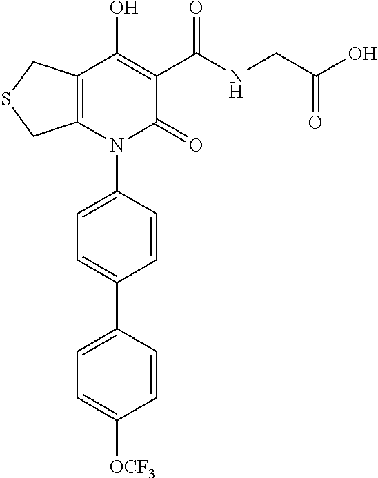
C1(N2C(=O)C(C(NCC(O)=O)=O)=C(O)C3=C2CSC3)=CC=C(C2=CC=C([OCF3])C=C2)C=C1
